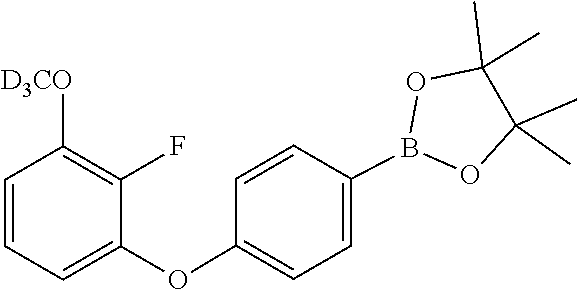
C1(C)(C)C(C)(C)OB(C2=CC=C(OC3=CC=CC([D3CO])=C3F)C=C2)O1
